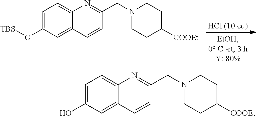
C1=C(O[TBS])C=C2C(=C1)N=C(CN1CCC([COOEt])CC1)C=C2.C1=C(O)C=C2C(=C1)N=C(CN1CCC([COOEt])CC1)C=C2
